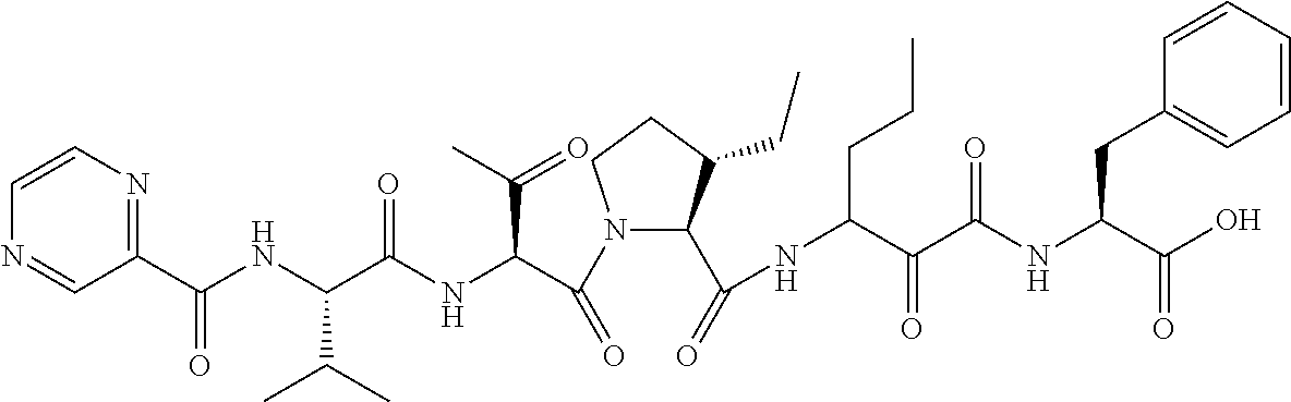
N1(C(C(NC(C(NC(C2=NC=CN=C2)=O)C(C)C)=O)C(C)=O)=O)C(C(=O)NC(CCC)C(=O)C(=O)NC(CC2=CC=CC=C2)C(=O)O)C(CC)CC1
